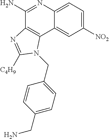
C1=C2C(=CC([NO2])=C1)C1=C(C(N)=N2)N=C([C4H9])N1CC1=CC=C(CN)C=C1
